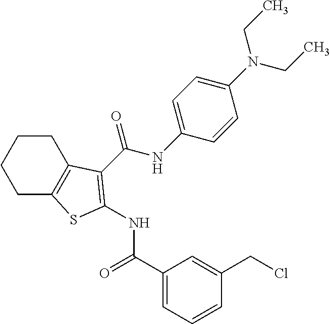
C1CC2=C(CC1)SC(NC(=O)C1=CC=CC(CCl)=C1)=C2C(NC1=CC=C(N(CC)CC)C=C1)=O
